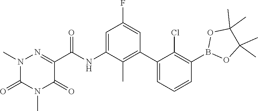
O1B(C2=C(Cl)C(C3=C(C)C(NC(C4=NN(C)C(=O)N(C)C4=O)=O)=CC(F)=C3)=CC=C2)OC(C)(C)C1(C)C
